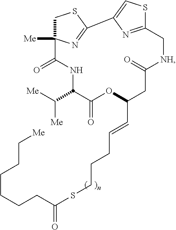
C1C2([Me])N=C(S1)C1=CSC(=N1)C[NH]C(=O)CC(C=CCCCSC(=O)CCCCCC[Me])OC(=O)C(C([Me])[Me])NC2=O
